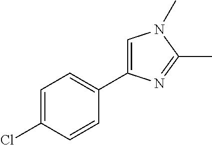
C1=C(Cl)C=CC(C2=CN(C)C(C)=N2)=C1
